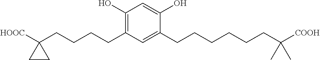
C1(O)=C(CCCCC2([HOOC])CC2)C=C(CCCCCCC([COOH])(C)C)C(O)=C1
